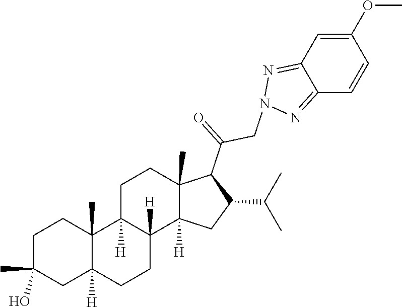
C1C(C)(O)CC2([H])C(C)(C1)C1([H])C([H])(CC2)C2([H])C(C)(CC1)C(C(CN1N=C3C(=N1)C=CC(OC)=C3)=O)C(C(C)C)C2
